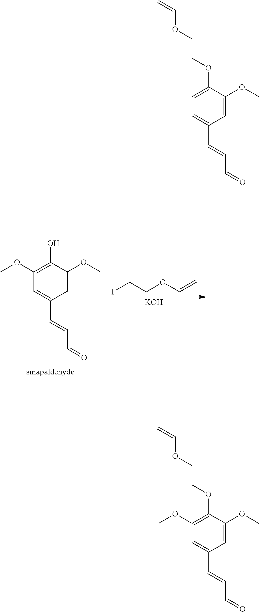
C1=C(OC)C(OCCOC=C)=CC=C1C=CC=O.C1=C(OC)C(OCCOC=C)=C(OC)C=C1C=CC=O.ICCOC=C.[KOH].C1=C(OC)C(O)=C(OC)C=C1C=CC=O
